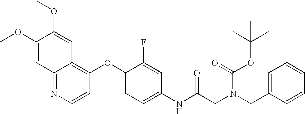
C1(OC)=CC2=NC=CC(OC3=CC=C(NC(CN(CC4=CC=CC=C4)C(=O)OC(C)(C)C)=O)C=C3F)=C2C=C1OC
